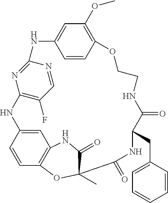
C12=C(F)C=NC(=N1)NC1=CC(OC)=C(C=C1)OCCNC(=O)C(CC1=CC=CC=C1)NC(=O)C1(C)OC3=C(C=C(N2)C=C3)NC1=O
